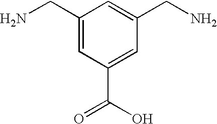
C1(CN)=CC(C(=O)O)=CC(CN)=C1
